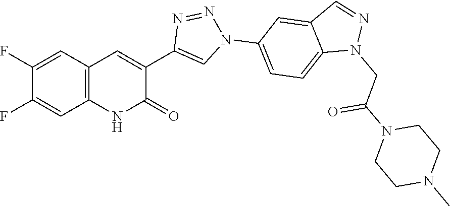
C12=C(C=C(F)C(F)=C1)C=C(C1=CN(C3=CC=C4C(=C3)C=NN4CC(N3CCN(C)CC3)=O)N=N1)C(=O)N2
